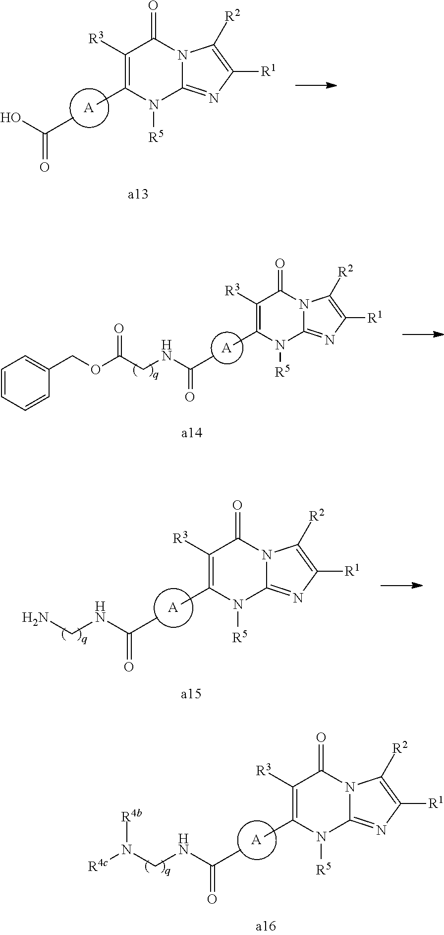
[A].C1([R3])=C(C)N([R5])C2=NC([R1])=C([R2])N2C1=O.CC(O)=O.[A].C1([R3])=C(C)N([R5])C2=NC([R1])=C([R2])N2C1=O.CC(NCC(OCC1=CC=CC=C1)=O)=O.[A].C1([R3])=C(C)N([R5])C2=NC([R1])=C([R2])N2C1=O.CC(NCN)=O.[A].C1([R3])=C(C)N([R5])C2=NC([R1])=C([R2])N2C1=O.CC(NCN([R4c])[R4b])=O
